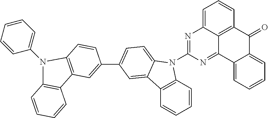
C12=C(C=CC=C1)N(C1=NC3=CC=CC4=C3C(=N1)C1=CC=CC=C1C4=O)C1=CC=C(C3=CC4=C(C=C3)N(C3=CC=CC=C3)C3=C4C=CC=C3)C=C21
